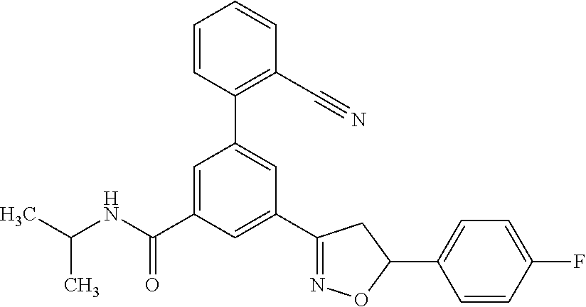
C1=C(C(NC(C)C)=O)C=C(C2=NOC(C3=CC=C(F)C=C3)C2)C=C1C1=C(C#N)C=CC=C1
